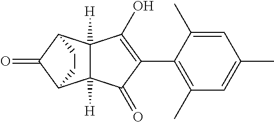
C1(C)=C(C2=C(O)C3([H])C([H])(C2=O)C2C(=O)C3CC2)C(C)=CC(C)=C1
